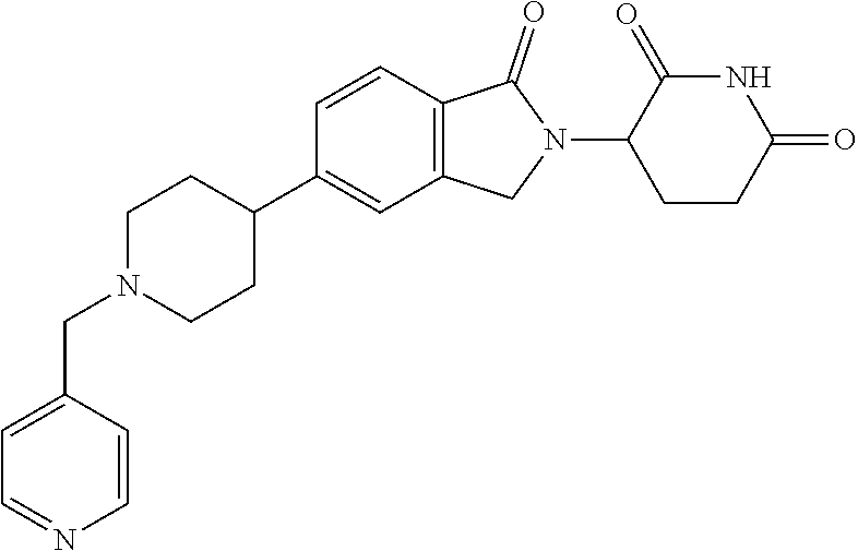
C1N(CC2=CC=NC=C2)CCC(C2=CC3=C(C=C2)C(=O)N(C2CCC(=O)NC2=O)C3)C1
